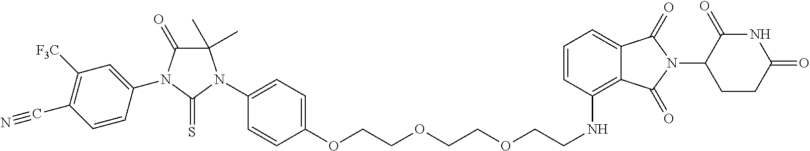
C1=C(OCCOCCOCCNC2=C3C(=CC=C2)C(=O)N(C2CCC(=O)NC2=O)C3=O)C=CC(N2C(C)(C)C(=O)N(C3=CC([F3C])=C(C#N)C=C3)C2=S)=C1
